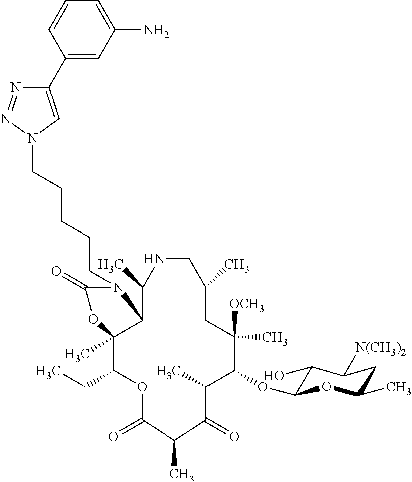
C(CN1C=C(C2=CC(N)=CC=C2)N=N1)CCCN1C(=O)OC2(C)C(CC)OC(=O)C(C)C(=O)C(C)C(OC3C(O)C([N(CH3)2])CC(C)O3)C([OCH3])(C)CC(C)CNC(C)C12
